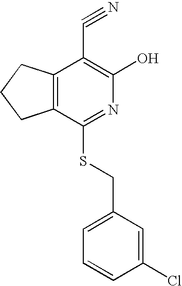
C12=C(CCC1)C(C#N)=C(O)N=C2SCC1=CC=CC(Cl)=C1
